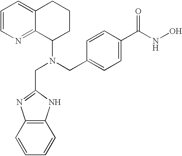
C1=CN=C2C(=C1)CCCC2N(CC1=CC=C(C(NO)=O)C=C1)CC1=NC2=C(N1)C=CC=C2
